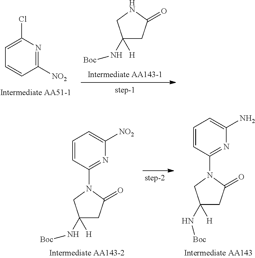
C1(N[Boc])([H])CC(=O)NC1.C1=C(Cl)N=C([NO2])C=C1.C1=CC=C(N)N=C1N1C(=O)CC(N[Boc])([H])C1.C1=CC=C([NO2])N=C1N1C(=O)CC(N[Boc])([H])C1
